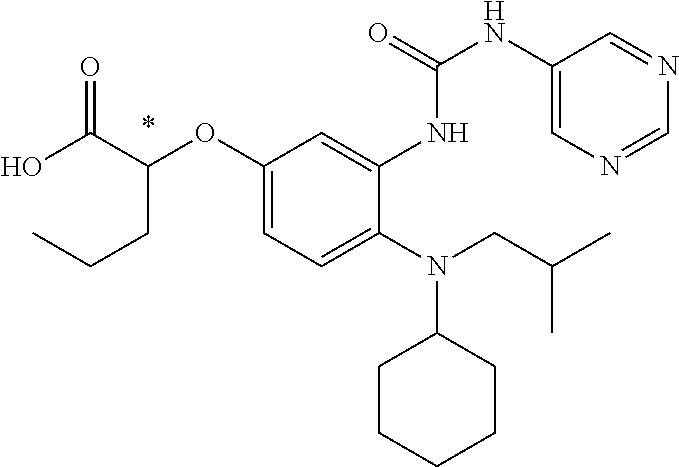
OC(C(CCC)OC1=CC=C(N(CC(C)C)C2CCCCC2)C(NC(NC2=CN=CN=C2)=O)=C1)=O
